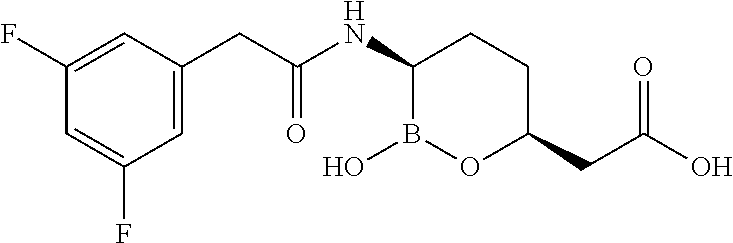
C(C(NC1B(O)OC(CC(O)=O)CC1)=O)C1=CC(F)=CC(F)=C1
